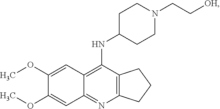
C12=C(N=C3C(=C1NC1CCN(CC[OH])CC1)C=C(OC)C(OC)=C3)CCC2
